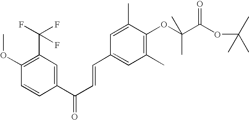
C1(C(C=CC2=CC(C)=C(OC(C(OC(C)(C)C)=O)(C)C)C(C)=C2)=O)=CC(C(F)(F)F)=C(OC)C=C1
